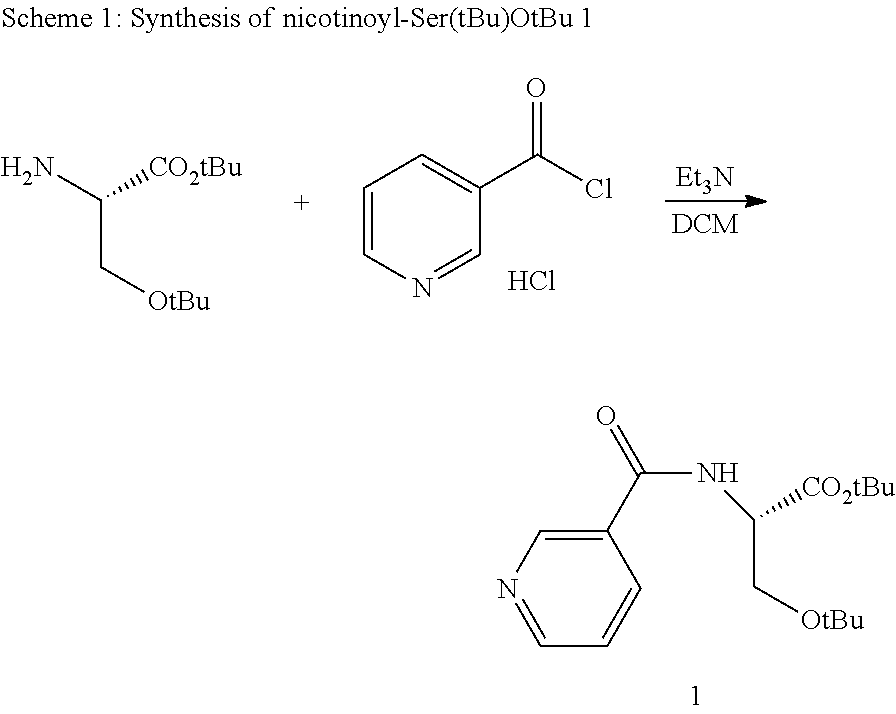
C1(C(=O)NC([CO2tBu])C[OtBu])=CN=CC=C1.[Et3N].NC([CO2tBu])C[OtBu].C1=CN=CC(C(Cl)=O)=C1.Cl
